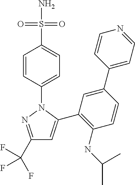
C1(C(F)(F)F)=NN(C2=CC=C(S(N)(=O)=O)C=C2)C(C2=C(NC(C)C)C=CC(C3=CC=NC=C3)=C2)=C1
